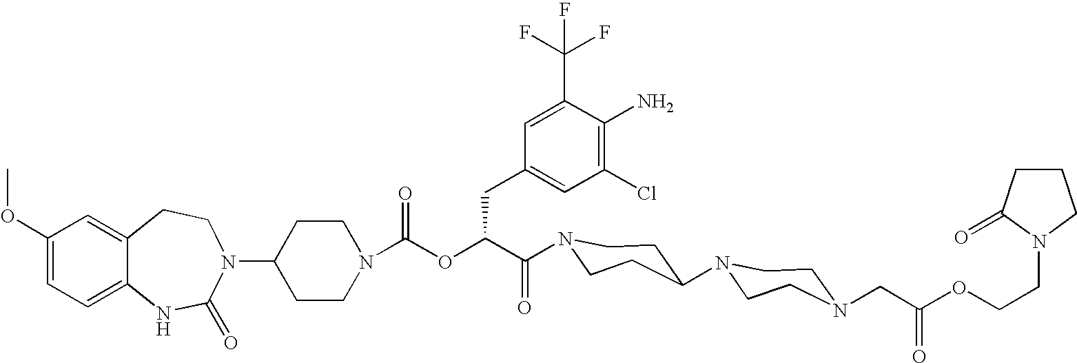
C12=CC(OC)=CC=C1NC(=O)N(C1CCN(C(OC(C(=O)N3CCC(N4CCN(CC(OCCN5CCCC5=O)=O)CC4)CC3)CC3=CC(Cl)=C(N)C(C(F)(F)F)=C3)=O)CC1)CC2
